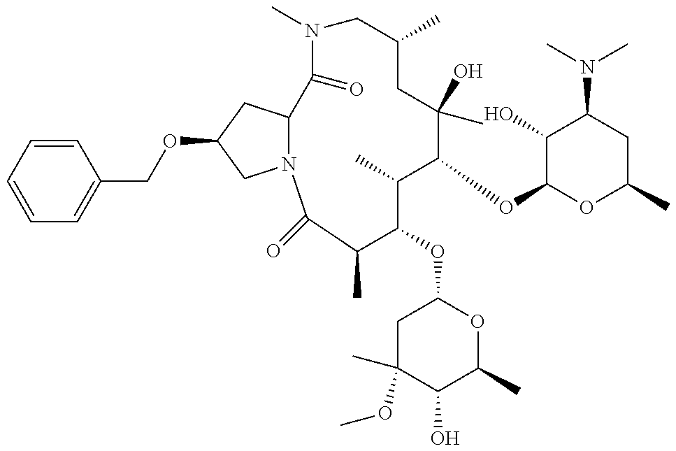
C1=CC=CC(COC2CC3N(C2)C(=O)C(C)C(OC2CC(C)(OC)C(O)C(C)O2)C(C)C(OC2OC(C)CC(N(C)C)C2O)C(O)(C)CC(C)CN(C)C3=O)=C1
